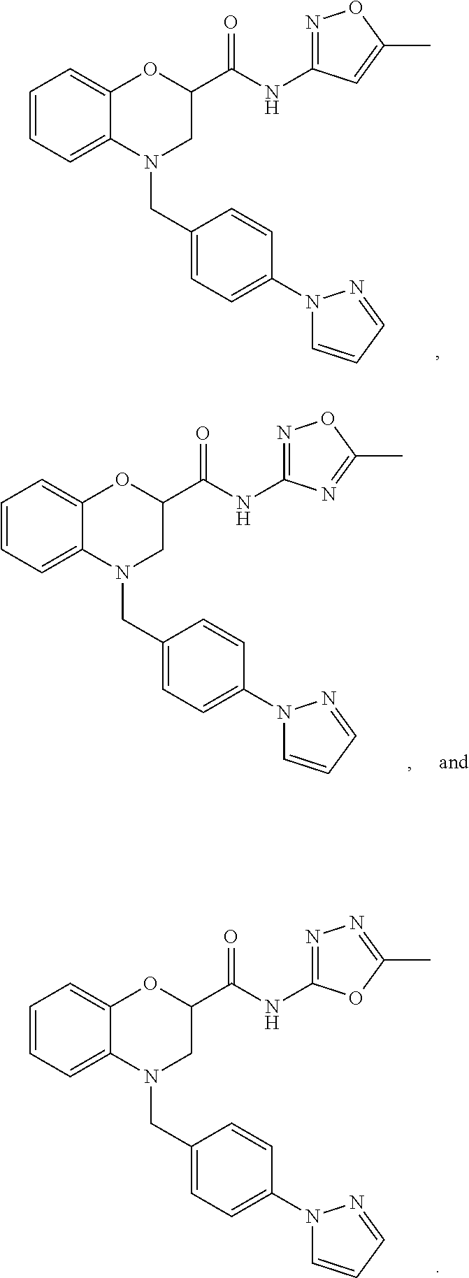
C1=CC=C2C(=C1)OC(C(NC1=NOC(C)=C1)=O)CN2CC1=CC=C(N2C=CC=N2)C=C1.C1=CC=C2C(=C1)OC(C(NC1=NOC(C)=N1)=O)CN2CC1=CC=C(N2C=CC=N2)C=C1.C1=CC=C2C(=C1)OC(C(NC1=NN=C(C)O1)=O)CN2CC1=CC=C(N2C=CC=N2)C=C1
